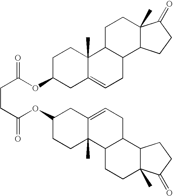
C1C(OC(CCC(OC2CCC3(C)C(=CCC4C3CCC3(C)C4CCC3=O)C2)=O)=O)CC2=CCC3C(C2(C)C1)CCC1(C)C3CCC1=O
